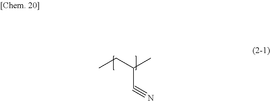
CCC(C)C#N
